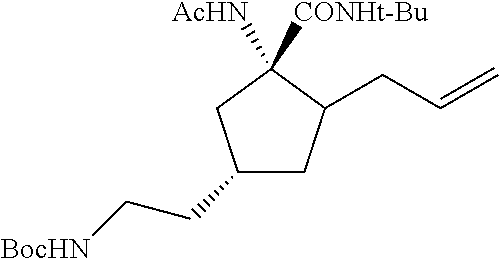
C1(CC[BocHN])CC(CC=C)C([AcHN])([CONHt-Bu])C1
